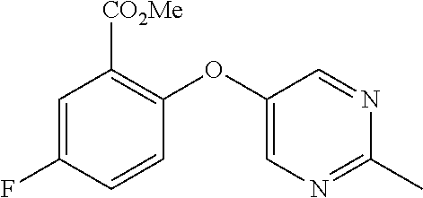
C1=C(F)C=CC(OC2=CN=C(C)N=C2)=C1[CO2Me]
